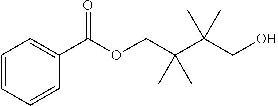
C1=C(C(OCC(C(CO)(C)C)(C)C)=O)C=CC=C1
